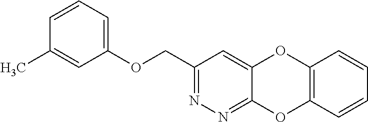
C1(COC2=CC=CC(C)=C2)=NN=C2C(=C1)OC1=C(O2)C=CC=C1
